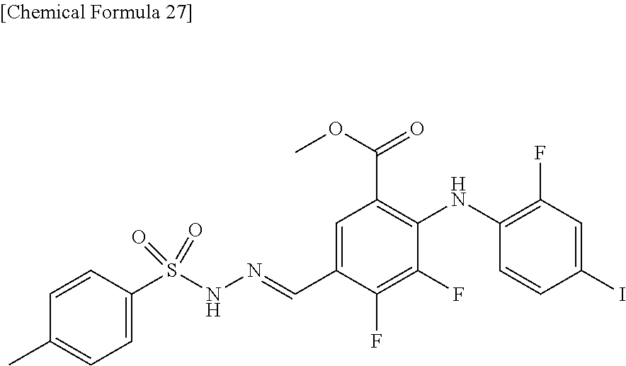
N(NS(C1=CC=C(C)C=C1)(=O)=O)=CC1=CC(C(OC)=O)=C(NC2=C(F)C=C(I)C=C2)C(F)=C1F
